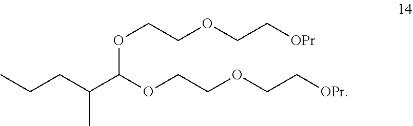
O(CCOCC[OPr])C(C(CCC)C)OCCOCC[OPr]
